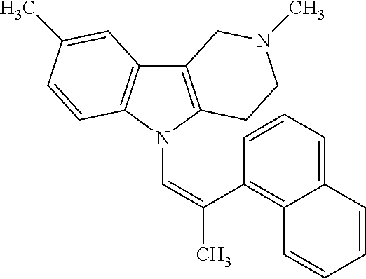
C12=C(N(C=C(C)C3=C4C(=CC=C3)C=CC=C4)C3=C1C=C(C)C=C3)CCN(C)C2
